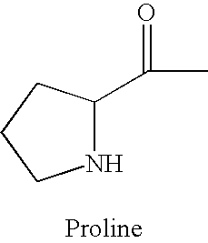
C1CNC(C(C)=O)C1
